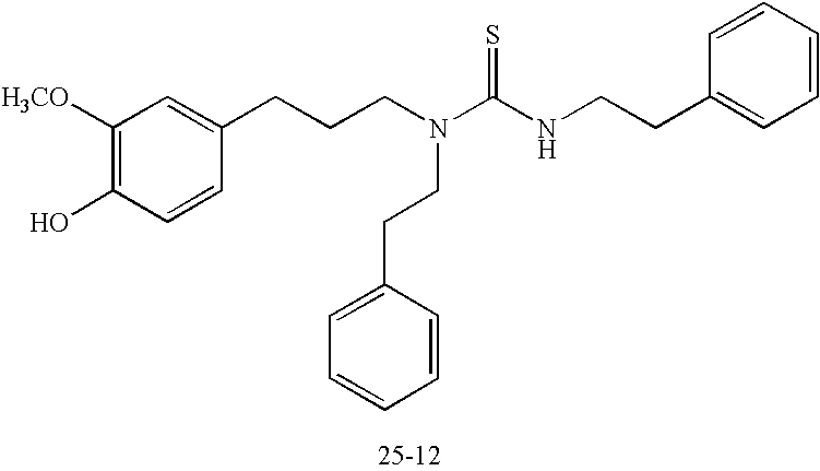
C1([H3CO])=C(O)C=CC(CCCN(CCC2=CC=CC=C2)C(=S)NCCC2=CC=CC=C2)=C1
